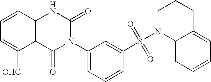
C12=C(C=CC=C1[OHC])NC(=O)N(C1=CC=CC(S(N3C4=CC=CC=C4CCC3)(=O)=O)=C1)C2=O
